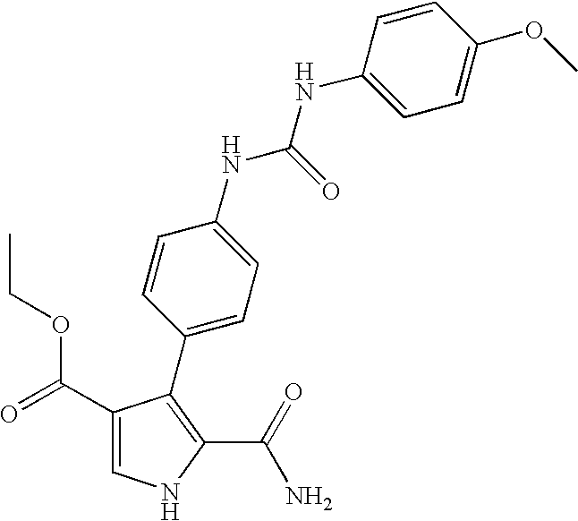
C1(C(=O)OCC)=CNC(C(=O)N)=C1C1=CC=C(NC(NC2=CC=C(OC)C=C2)=O)C=C1
